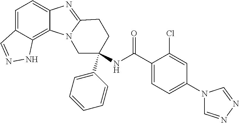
C12=C3C(=CC=C1N=C1N2CC(NC(C2=CC=C(N4C=NN=C4)C=C2Cl)=O)(C2=CC=CC=C2)CC1)C=NN3
